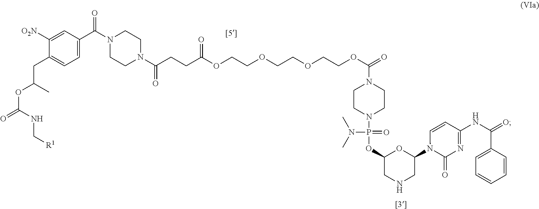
C1=C(C(N2CCN(C(=O)CCC(OCCOCCOCCOC(=O)N3CCN(P(N(C)C)(=O)OC4CNCC(N5C(=O)N=C(NC(C6=CC=CC=C6)=O)C=C5)O4)CC3)=O)CC2)=O)C=C([O2N])C(CC(C)OC(=O)NC[R1])=C1
